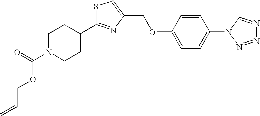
C(OC(N1CCC(C2=NC(COC3=CC=C(N4N=NN=C4)C=C3)=CS2)CC1)=O)C=C
